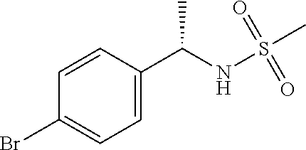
C1=CC(C(NS(=O)(C)=O)C)=CC=C1Br
